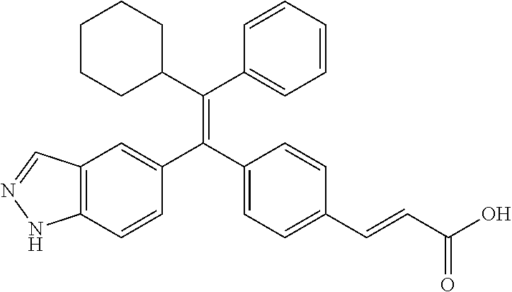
C12=C(C=CC(C(C3=CC=C(C=CC(O)=O)C=C3)=C(C3CCCCC3)C3=CC=CC=C3)=C1)NN=C2
